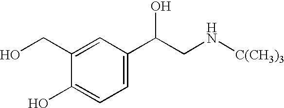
C1(O)=CC=C(C(CN[C(CH3)3])O)C=C1CO
